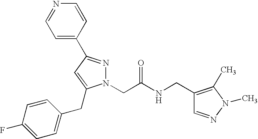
C1=C(C2=NN(CC(NCC3=C(C)N(C)N=C3)=O)C(CC3=CC=C(F)C=C3)=C2)C=CN=C1
